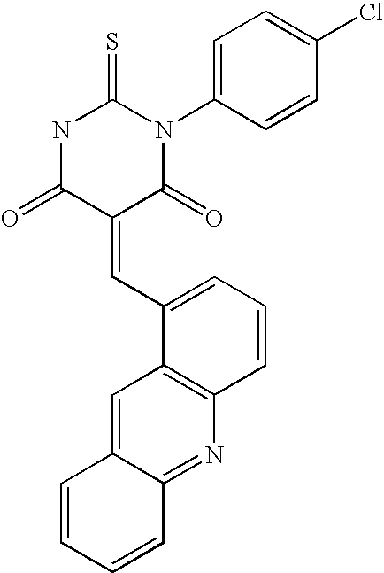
N1C(=O)C(=CC2=CC=CC3=C2C=C2C(=N3)C=CC=C2)C(=O)N(C2=CC=C(Cl)C=C2)C1=S
